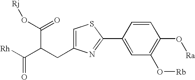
[Rh]C(C(CC1=CSC(C2=CC(O[Rb])=C(O[Ra])C=C2)=N1)C(O[Rj])=O)=O
